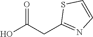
C1=CSC(CC(O)=O)=N1
